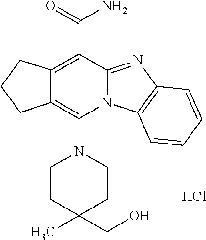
C12=C(N3CCC(C)(CO)CC3)N3C(=NC4=C3C=CC=C4)C(C(N)=O)=C1CCC2.Cl
